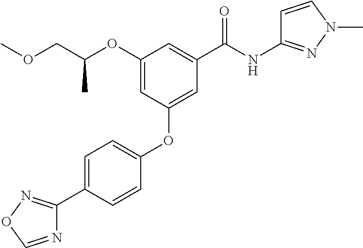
C1(OC(COC)C)=CC(OC2=CC=C(C3=NOC=N3)C=C2)=CC(C(NC2=NN(C)C=C2)=O)=C1
